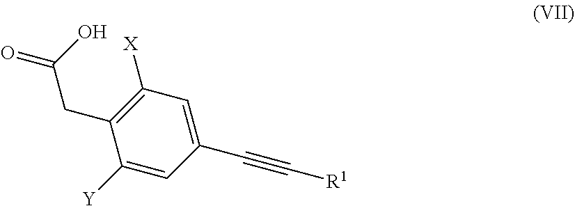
C1([X])=C(CC(=O)O)C([Y])=CC(C#C[R1])=C1
